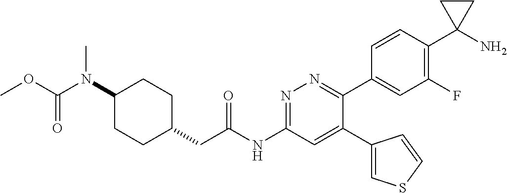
C1(N(C(OC)=O)C)CCC(CC(NC2=NN=C(C3=CC(F)=C(C4(N)CC4)C=C3)C(C3=CSC=C3)=C2)=O)CC1
